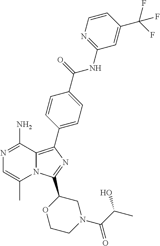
N1=C(N)C2=C(C3=CC=C(C(=O)NC4=NC=CC(C(F)(F)F)=C4)C=C3)N=C(C3OCCN(C(C(C)O)=O)C3)N2C(C)=C1
